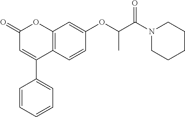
C12=C(C=CC(OC(C(N3CCCCC3)=O)C)=C1)C(C1=CC=CC=C1)=CC(=O)O2
